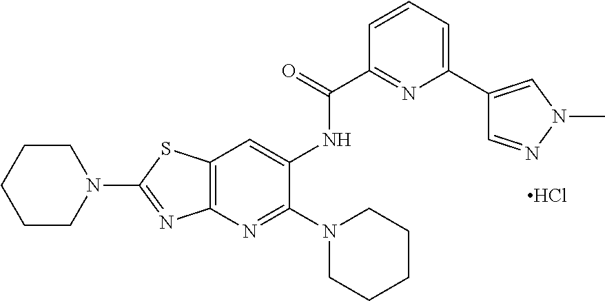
C1(NC(=O)C2=NC(C3=CN(C)N=C3)=CC=C2)=CC2=C(N=C1N1CCCCC1)N=C(N1CCCCC1)S2.Cl
